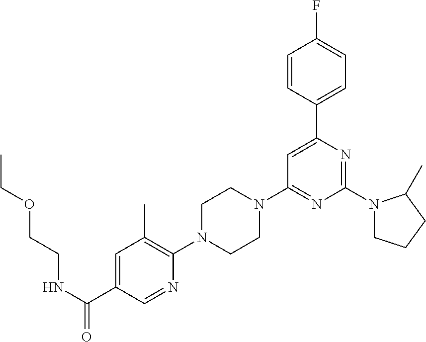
CCOCCNC(=O)C1=CC(C)=C(N2CCN(C3=NC(N4CCCC4C)=NC(C4=CC=C(F)C=C4)=C3)CC2)N=C1
